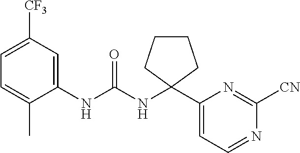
C1(NC(NC2(C3=CC=NC([CN])=N3)CCCC2)=O)=CC([CF3])=CC=C1C
